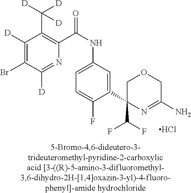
Cl.C1(C(F)F)(C2=CC(NC(=O)C3=C(C([D])([D])[D])C([D])=C(Br)C([D])=N3)=CC=C2F)N=C(N)COC1
